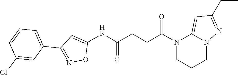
C1(NC(CCC(N2CCCN3C2=CC(CC)=N3)=O)=O)=CC(C2=CC=CC(Cl)=C2)=NO1
